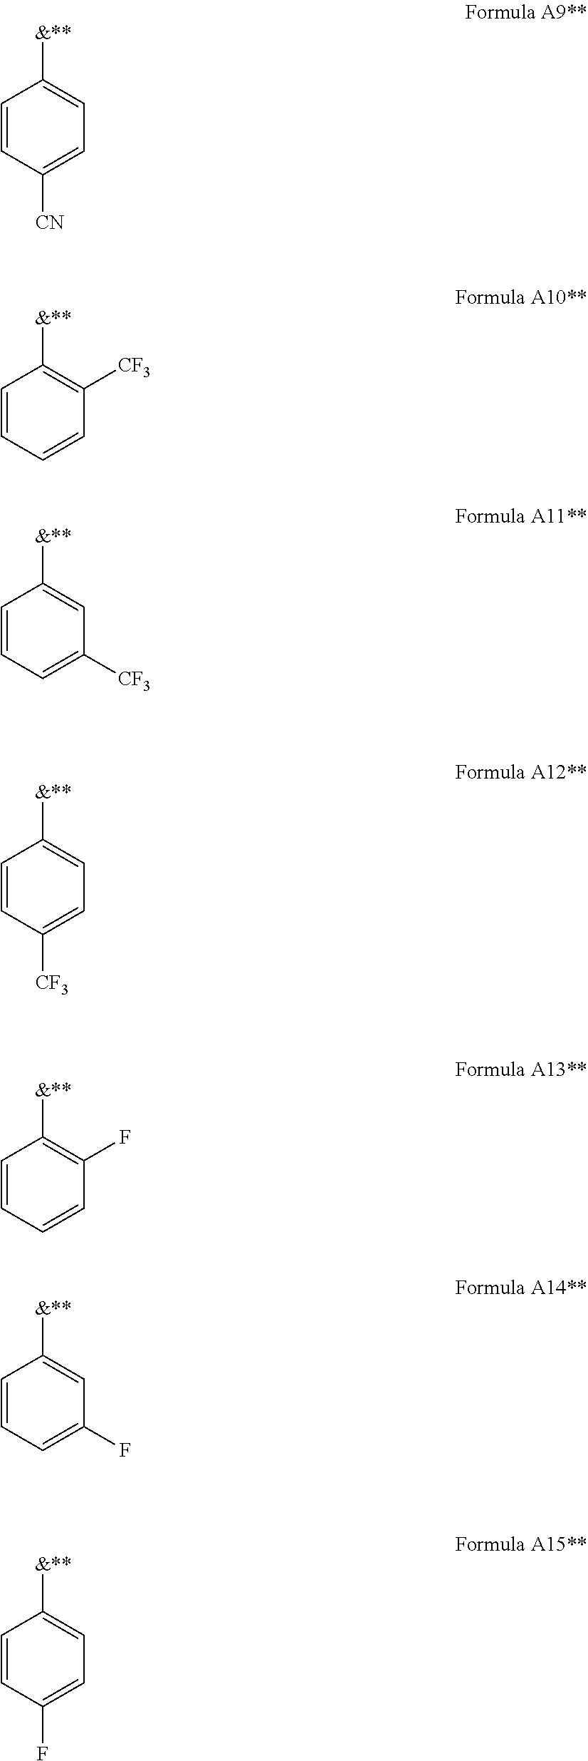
C1=CC([CN])=CC=C1[&**].C1=CC=CC([CF3])=C1[&**].C1=CC=C([CF3])C=C1[&**].C1=CC([CF3])=CC=C1[&**].C1=CC=CC(F)=C1[&**].C1=CC=C(F)C=C1[&**].C1=CC(F)=CC=C1[&**]
